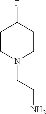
N1(CCN)CCC(F)CC1
